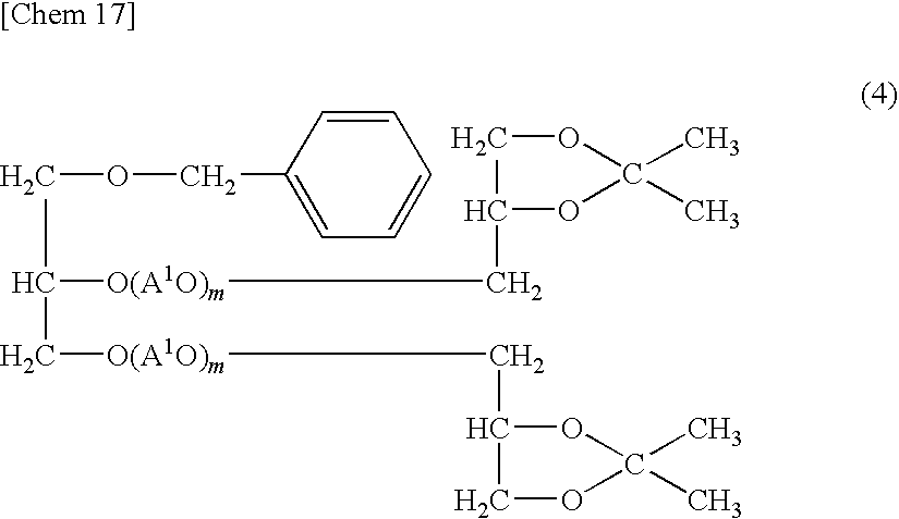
C([O(A1O)m]CC1OC(C)(C)OC1)C([O(A1O)m]CC1OC(C)(C)OC1)COCC1=CC=CC=C1
